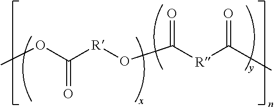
C(=O)(OC)[R]OC([R]C(C)=O)=O
